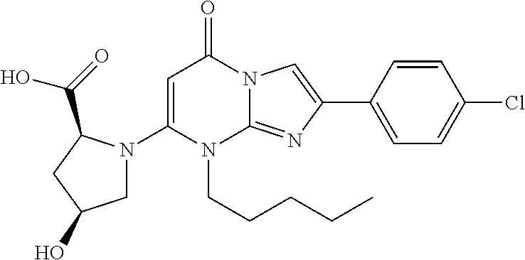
C1N(C2=CC(=O)N3C(=NC(C4=CC=C(Cl)C=C4)=C3)N2CCCCC)C(C(=O)O)CC1O
